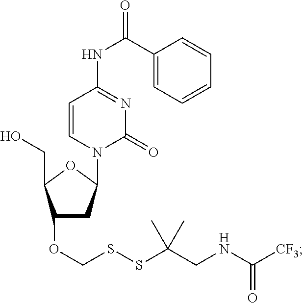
C1(OCSSC(CNC(=O)[CF3])(C)C)CC(N2C=CC(NC(C3=CC=CC=C3)=O)=NC2=O)OC1CO
